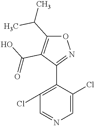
O1C(C(C)C)=C(C(O)=O)C(C2=C(Cl)C=NC=C2Cl)=N1
